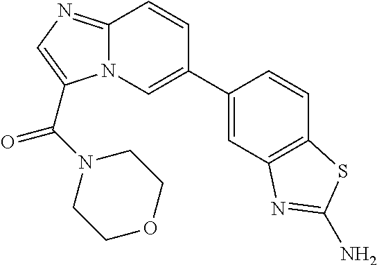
C1=C(C2=CN3C(=NC=C3C(N3CCOCC3)=O)C=C2)C=CC2=C1N=C(N)S2
